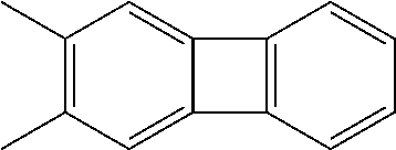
C1(C)=C(C)C=C2C(=C1)C1=C2C=CC=C1
